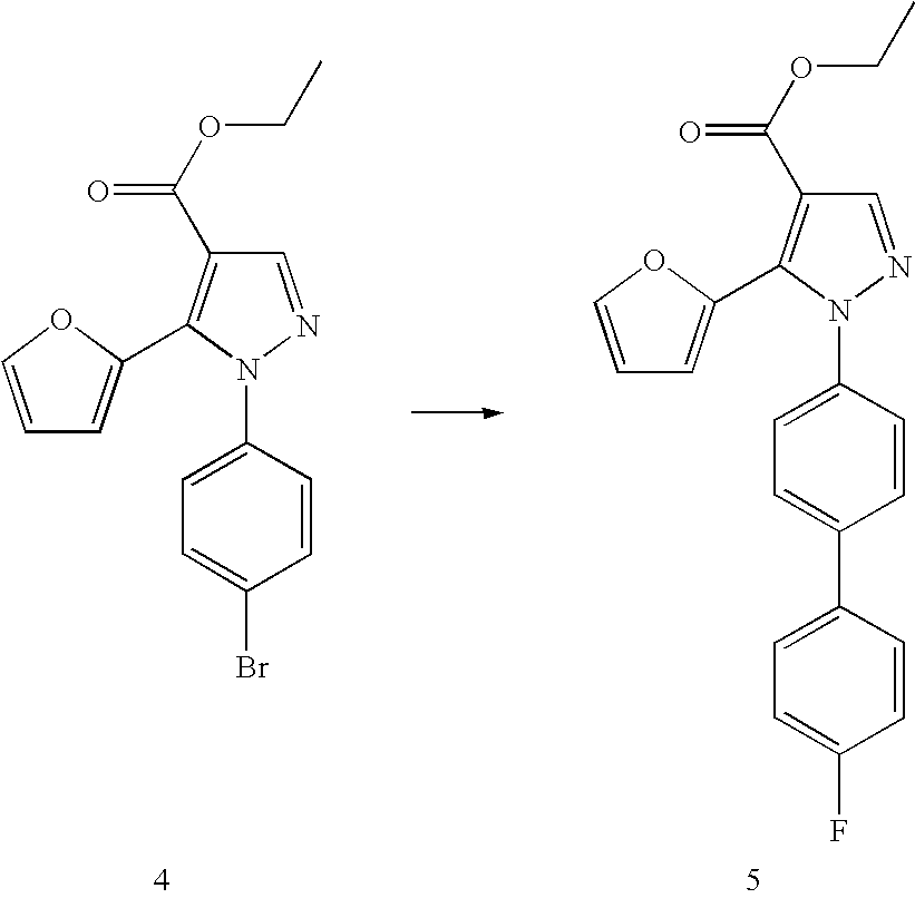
C1=NN(C2=CC=C(Br)C=C2)C(C2=CC=CO2)=C1C(OCC)=O.C1=NN(C2=CC=C(C3=CC=C(F)C=C3)C=C2)C(C2=CC=CO2)=C1C(OCC)=O
